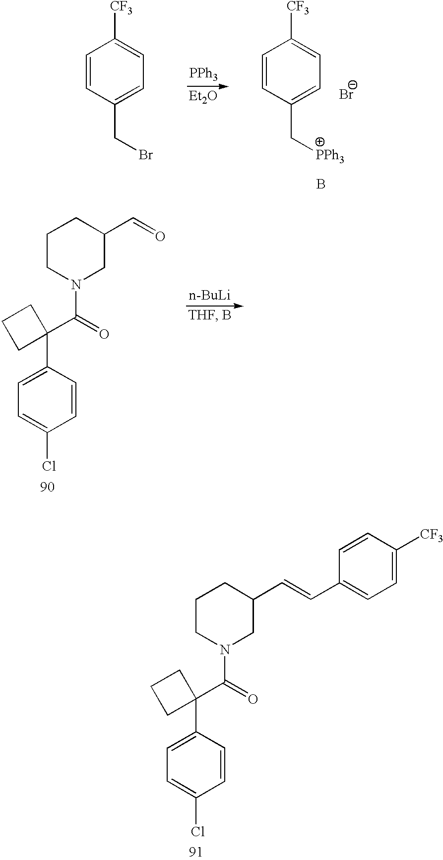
C1=CC(CBr)=CC=C1[CF3].[PPh3].[Et2O].C1=CC(C[PPh3])=CC=C1[CF3].[Br-].B.C1CN(C(C2(C3=CC=C(Cl)C=C3)CCC2)=O)CC(C=O)C1.[n-BuLi].C1CN(C(C2(C3=CC=C(Cl)C=C3)CCC2)=O)CC(C=CC2=CC=C([CF3])C=C2)C1
